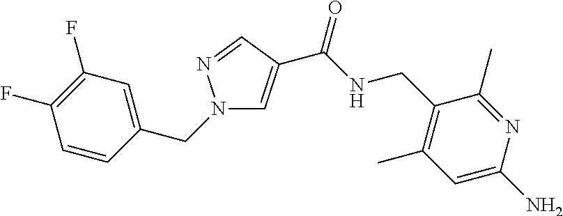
C1=C(C(=O)NCC2=C(C)C=C(N)N=C2C)C=NN1CC1=CC(F)=C(F)C=C1
